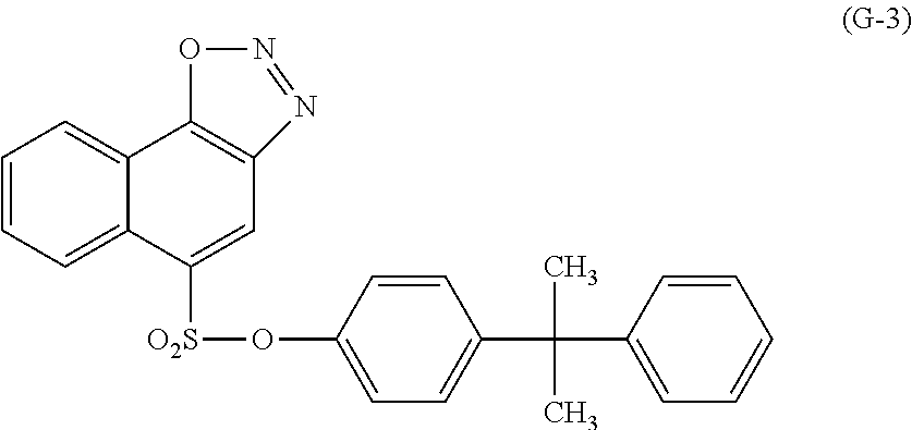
C1=CC=C2C(=C1)C1=C(C=C2[O2S]OC2=CC=C(C(C)(C)C3=CC=CC=C3)C=C2)N=NO1
